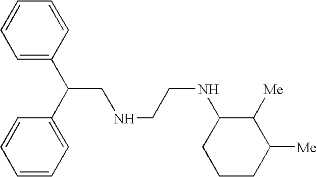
C(NCCNC1CCCC([Me])C1[Me])C(C1=CC=CC=C1)C1=CC=CC=C1
